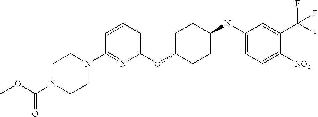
C1(OC2CCC(NC3=CC=C([NO2])C(C(F)(F)F)=C3)CC2)=CC=CC(N2CCN(C(OC)=O)CC2)=N1
